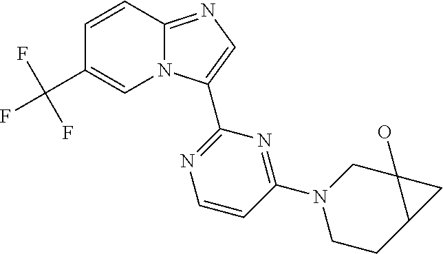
C12=NC=C(C3=NC=CC(N4CCC5C(O)(C4)C5)=N3)N1C=C(C(F)(F)F)C=C2
